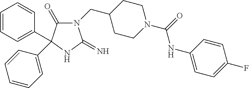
C1CC(CN2C(=O)C(C3=CC=CC=C3)(C3=CC=CC=C3)NC2=N)CCN1C(=O)NC1=CC=C(F)C=C1
